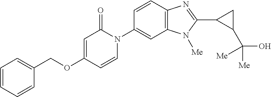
C1(COC2=CC(=O)N(C3=CC4=C(C=C3)N=C(C3C(C([Me])(O)[Me])C3)N4[Me])C=C2)=CC=CC=C1
